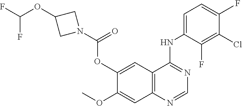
C1(OC)=CC2=C(C=C1OC(=O)N1CC(OC(F)F)C1)C(NC1=CC=C(F)C(Cl)=C1F)=NC=N2
